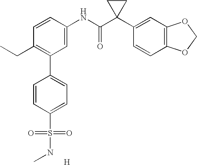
C1=CC(NC(C2(C3=CC4=C(C=C3)OCO4)CC2)=O)=CC(C2=CC=C(S(=O)(=O)NC)C=C2)=C1CC.[H]
